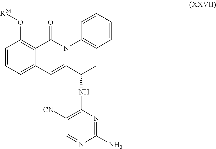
C1=CC=C2C(=C1O[R24])C(=O)N(C1=CC=CC=C1)C(C(C)NC1=C([CN])C=NC(N)=N1)=C2
